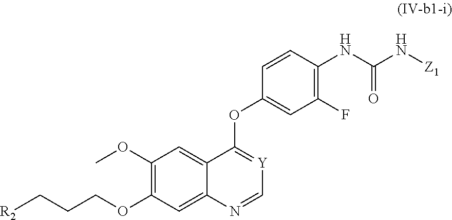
C1(OC)=C(OCCC[R2])C=C2C(=C1)C(OC1=CC(F)=C(NC(=O)N[Z1])C=C1)=[Y]C=N2
